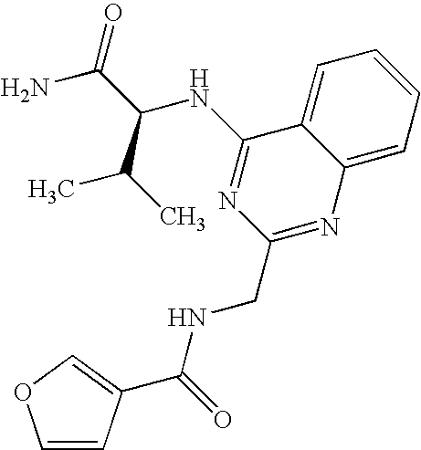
C12=CC=CC=C1N=C(CNC(=O)C1=COC=C1)N=C2NC(C(N)=O)C(C)C
